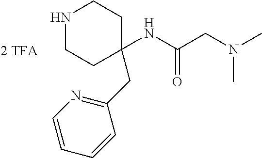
N1CCC(NC(CN(C)C)=O)(CC2=NC=CC=C2)CC1
